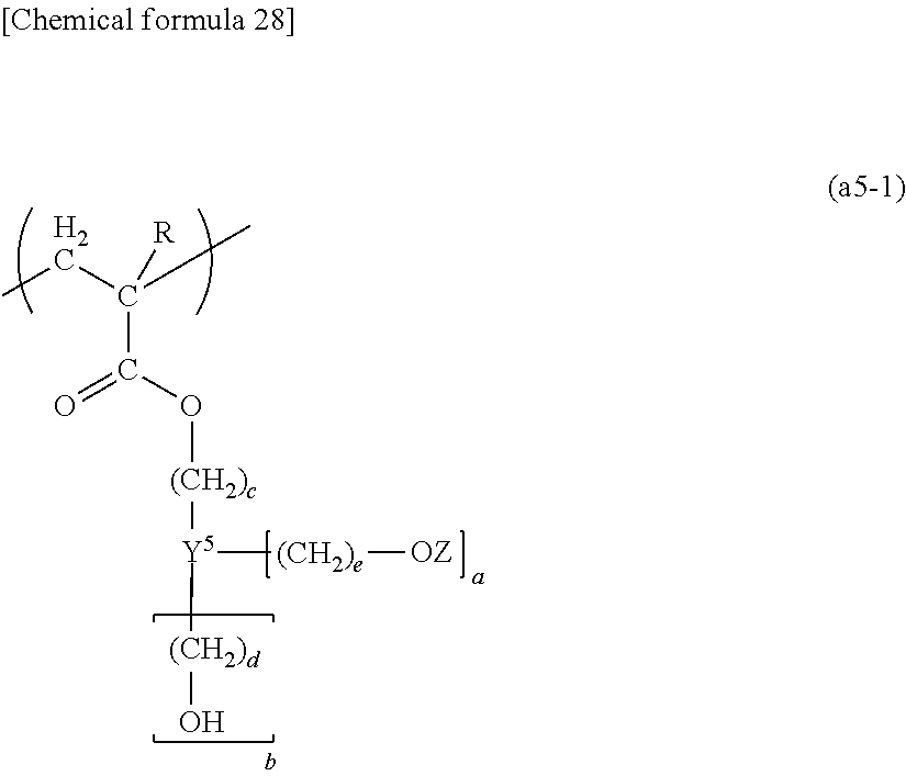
CCC([R])(C(O[(CH2)c][Y5]([(CH2)d]O)[(CH2)e][OZ])=O)C
